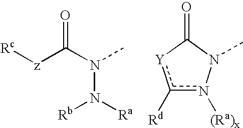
[z](C(N(N([Rb])[Ra])C)=O)[Rc].c1([Rd])n([(Ra)x])N(C)C(=O)[Y]1
